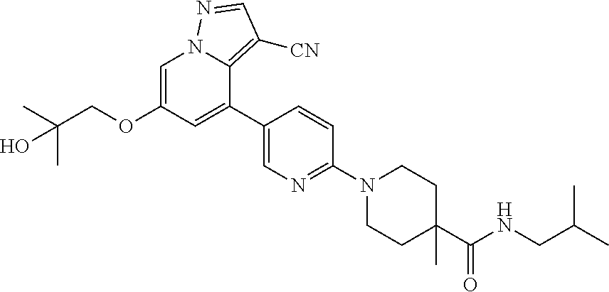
C1(C)(C(NCC(C)C)=O)CCN(C2=NC=C(C3=CC(OCC(C)(C)O)=CN4C3=C([CN])C=N4)C=C2)CC1
